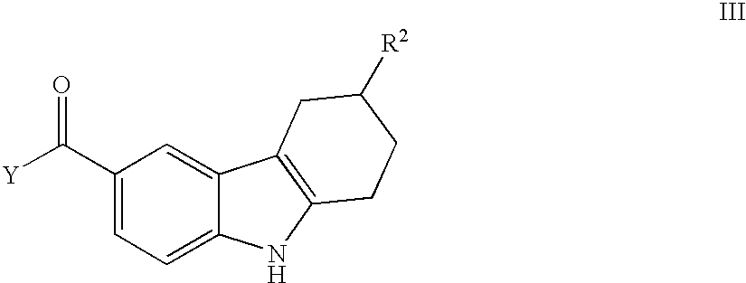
C1(C([Y])=O)=CC=C2C(=C1)C1=C(N2)CCC([R2])C1
